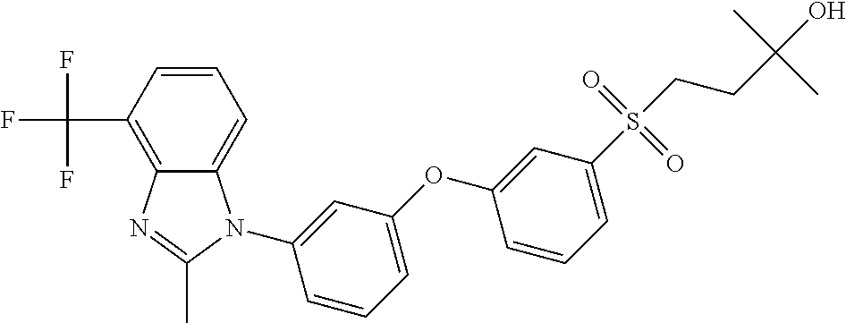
C1=CC=C2C(=C1C(F)(F)F)N=C(C)N2C1=CC(OC2=CC(S(CCC(O)(C)C)(=O)=O)=CC=C2)=CC=C1
